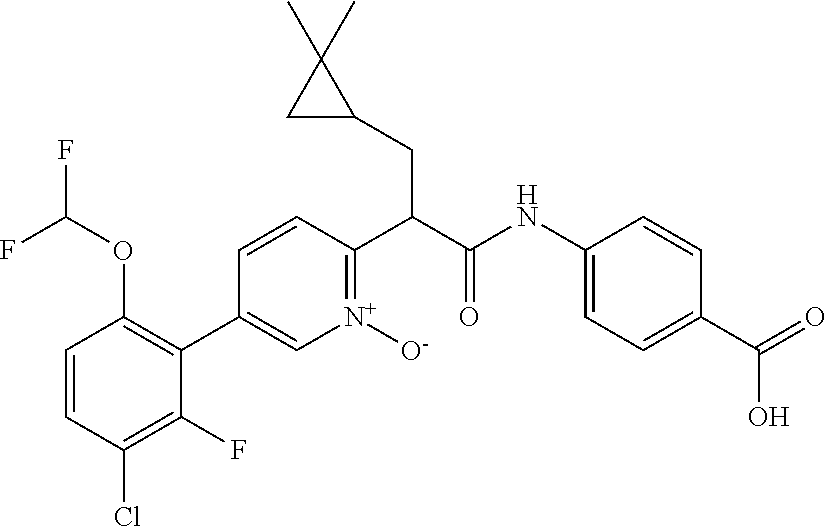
C1=CC(Cl)=C(F)C(C2=C[N+]([O-])=C(C(CC3C(C)(C)C3)C(=O)NC3=CC=C(C(=O)O)C=C3)C=C2)=C1OC(F)F
